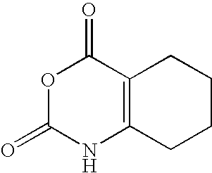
O1C(=O)NC2=C(C1=O)CCCC2
